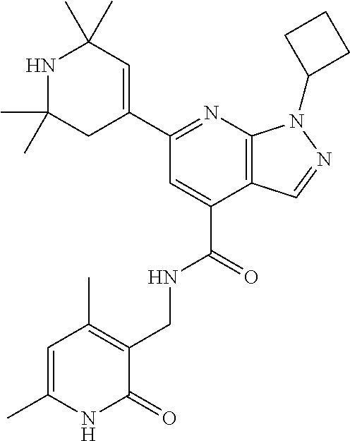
N1=C(C2=CC(C)(C)NC(C)(C)C2)C=C(C(=O)NCC2=C(C)C=C(C)NC2=O)C2=C1N(C1CCC1)N=C2
